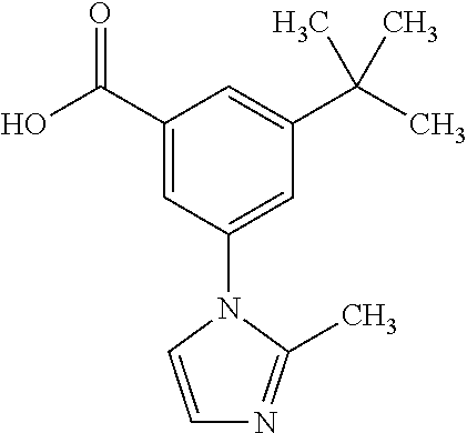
OC(C1=CC(N2C(C)=NC=C2)=CC(C(C)(C)C)=C1)=O
